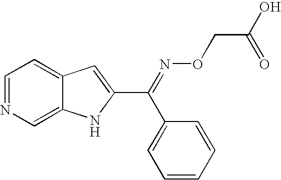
C1=NC=C2C(=C1)C=C(C(=NOCC(O)=O)C1=CC=CC=C1)N2
